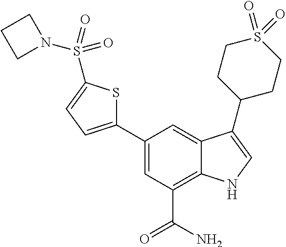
C1(C2=CC=C(S(=O)(N3CCC3)=O)S2)=CC(C(N)=O)=C2C(=C1)C(C1CCS(=O)(=O)CC1)=CN2
